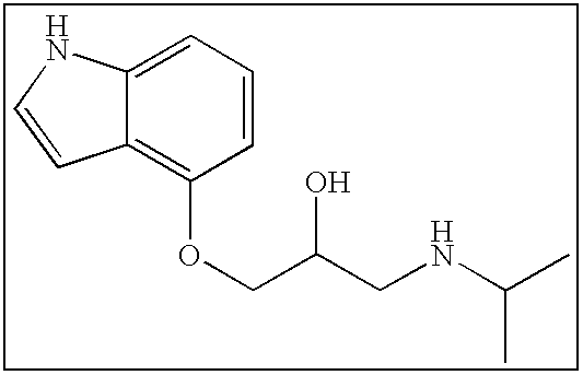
C12=C(OCC(CNC(C)C)O)C=CC=C1NC=C2
